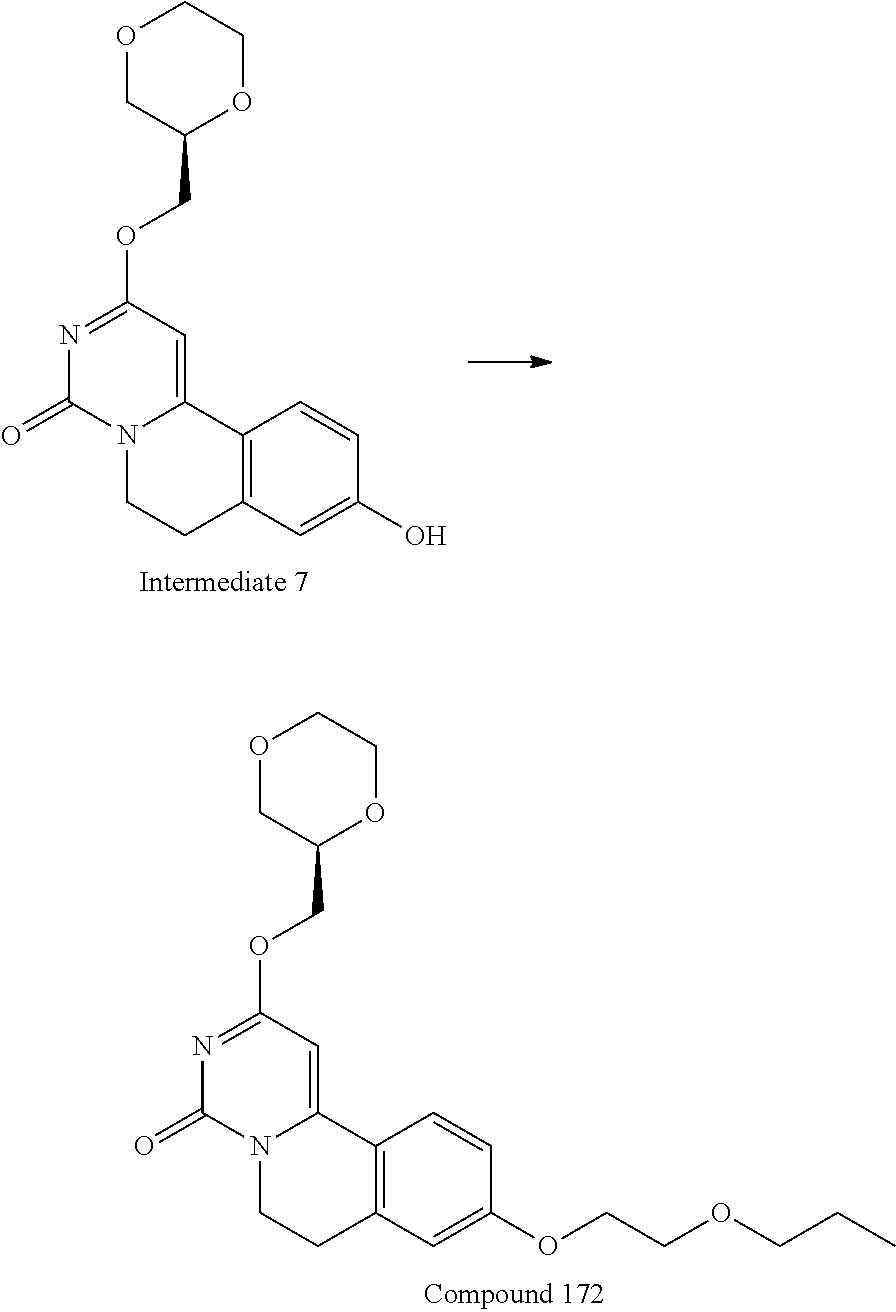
C12=C(C=C(O)C=C1)CCN1C2=CC(OCC2OCCOC2)=NC1=O.C12=C(C=C(OCCOCCC)C=C1)CCN1C2=CC(OCC2OCCOC2)=NC1=O
